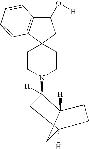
C1CN(C2([H])CC3([H])CCC2([H])C3)CCC12CC(O[H])C1=C2C=CC=C1
